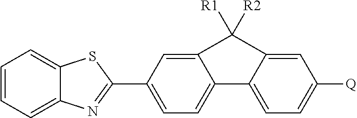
C1=CC=C2C(=C1)SC(C1=CC=C3C(=C1)C([R1])([R2])C1=CC([Q])=CC=C31)=N2
